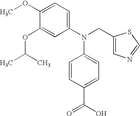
C1(OC(C)C)=CC(N(CC2=CN=CS2)C2=CC=C(C(O)=O)C=C2)=CC=C1OC
